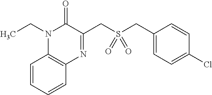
C1=CC=CC2=C1N(CC)C(=O)C(CS(CC1=CC=C(Cl)C=C1)(=O)=O)=N2
